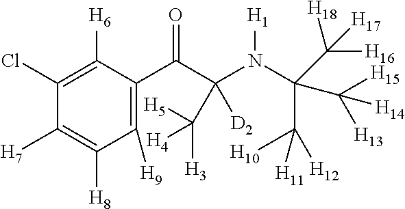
C1([H9])=C(C(C(N(C(C([H10])([H12])[H11])(C([H15])([H14])[H13])C([H16])([H17])[H18])[H1])([D2])C([H5])([H4])[H3])=O)C([H6])=C(Cl)C([H7])=C1[H8]
